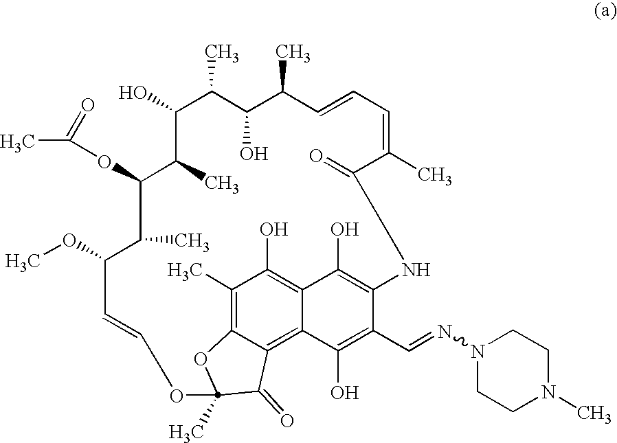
C1(C)=C2C3=C4C(=C1O)C(O)=C(C(C=NN1CCN(C)CC1)=C4O)NC(=O)C(C)=CC=CC(C)C(O)C(C)C(O)C(C)C(OC(C)=O)C(C)C(OC)C=COC(C)(O2)C3=O
